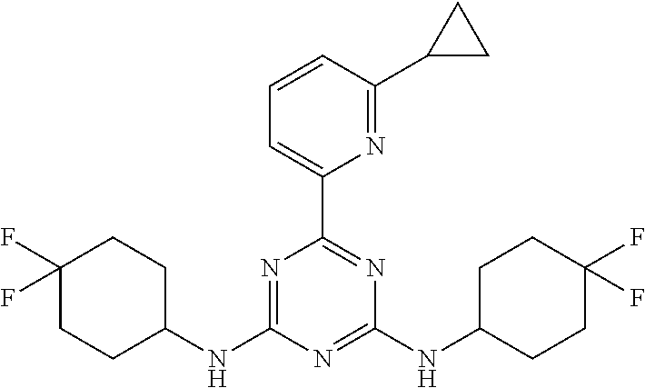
N1=C(NC2CCC(F)(F)CC2)N=C(NC2CCC(F)(F)CC2)N=C1C1=CC=CC(C2CC2)=N1
